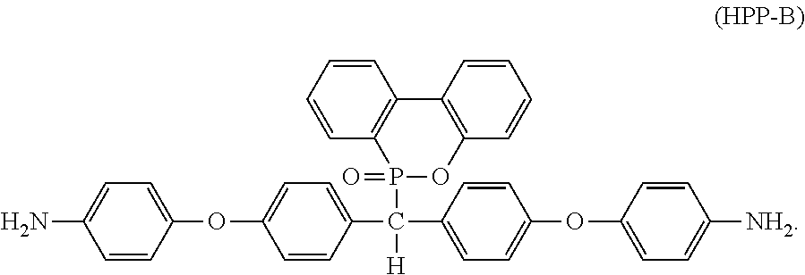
C1=CC=CC2=C1P(C(C1=CC=C(OC3=CC=C(N)C=C3)C=C1)(C1=CC=C(OC3=CC=C([NH2])C=C3)C=C1)[H])(=O)OC1=C2C=CC=C1
